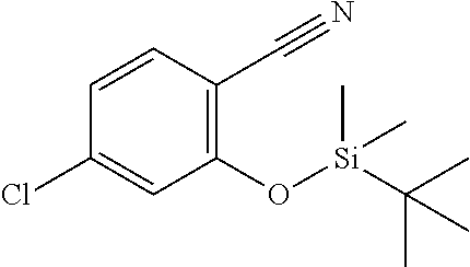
C1(Cl)=CC(O[Si](C(C)(C)C)(C)C)=C(C#N)C=C1
